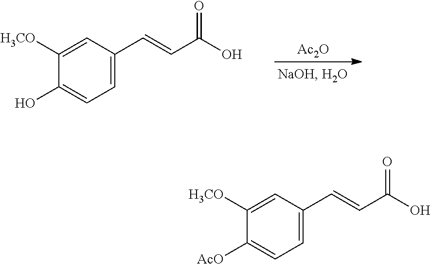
[Ac2O].C1=C(C=CC(O)=O)C=C([H3CO])C(O)=C1.C1=C(C=CC(O)=O)C=C([H3CO])C([AcO])=C1
